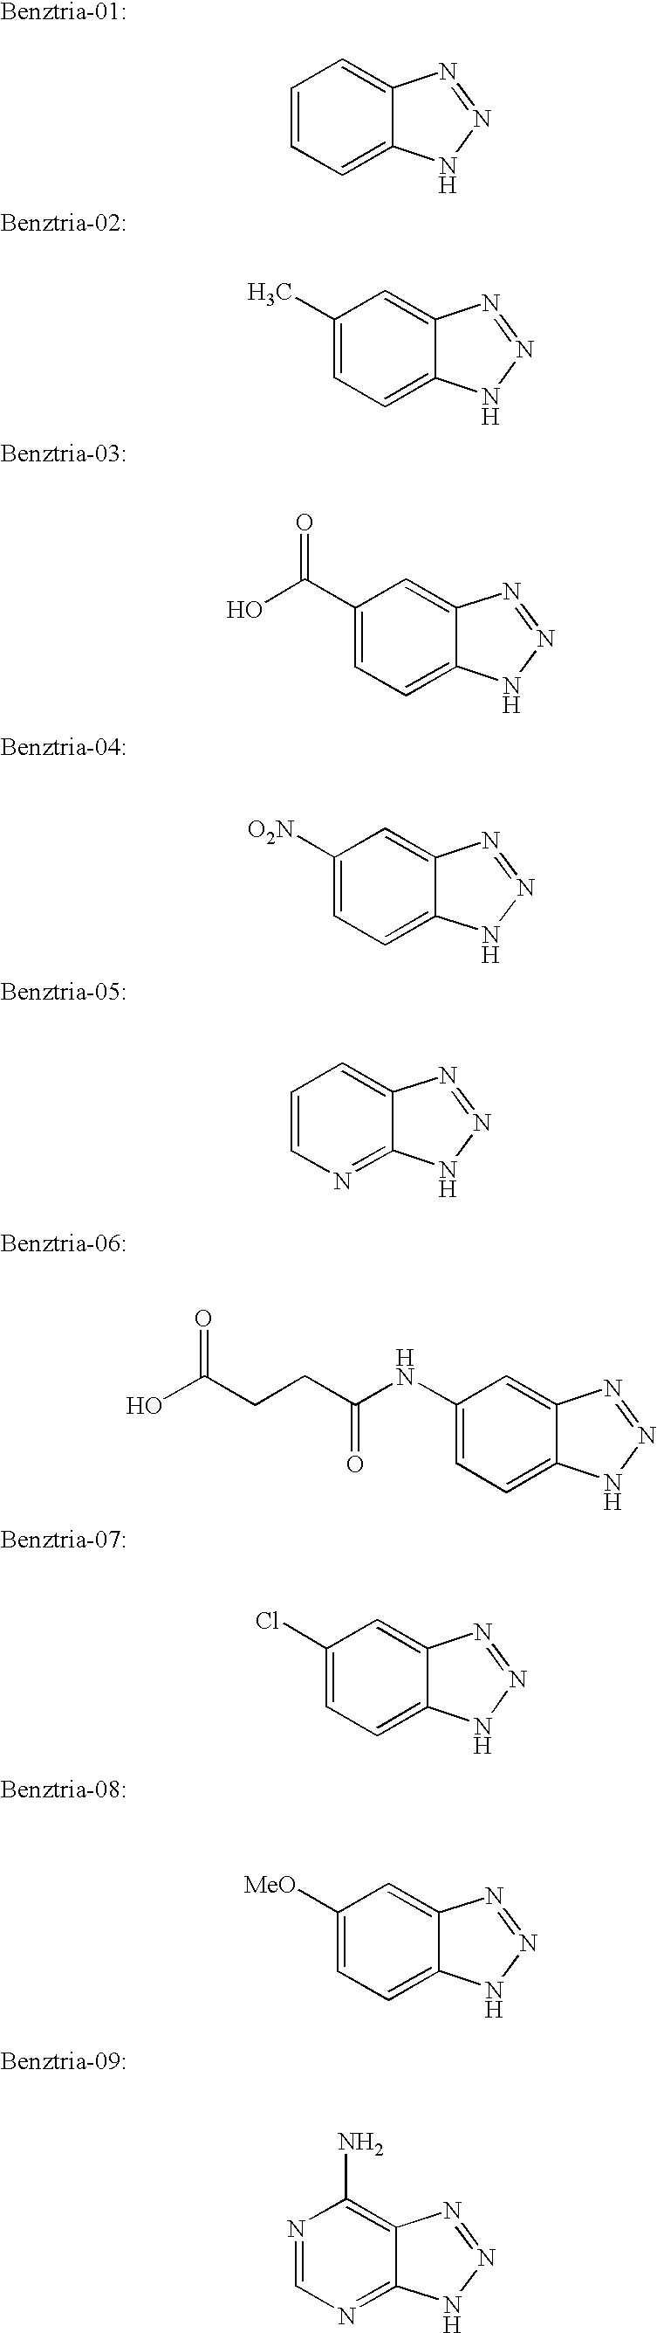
C1=CC=C2C(=C1)N=NN2.C1(C)=CC=C2C(=C1)N=NN2.C1(C(O)=O)=CC=C2C(=C1)N=NN2.C1([O2N])=CC=C2C(=C1)N=NN2.C1=CN=C2C(=C1)N=NN2.C1(NC(CCC(O)=O)=O)=CC=C2C(=C1)N=NN2.C1(Cl)=CC=C2C(=C1)N=NN2.C1([MeO])=CC=C2C(=C1)N=NN2.N1=CN=C2C(=C1N)N=NN2
